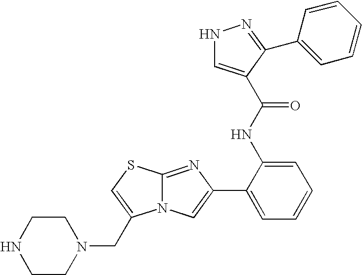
N12C(=NC(C3=CC=CC=C3NC(=O)C3=CNN=C3C3=CC=CC=C3)=C1)SC=C2CN1CCNCC1
